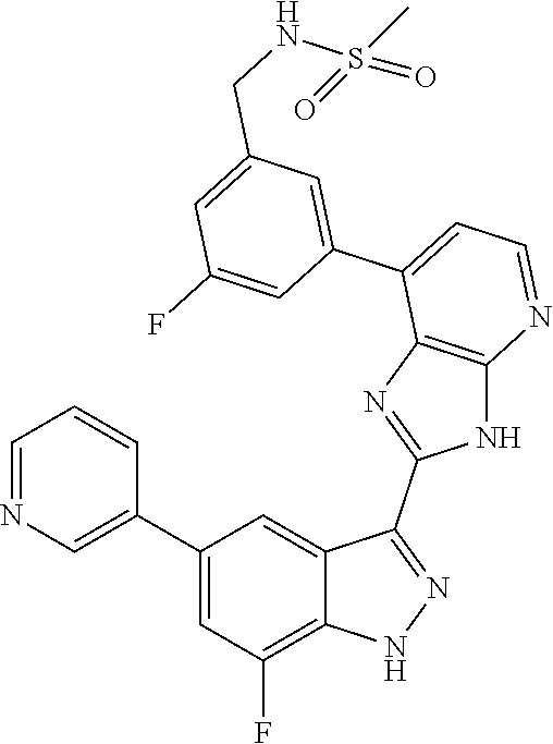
C1=NC=C(C2=CC(F)=C3C(=C2)C(C2=NC4=C(N2)N=CC=C4C2=CC(CNS(=O)(C)=O)=CC(F)=C2)=NN3)C=C1
